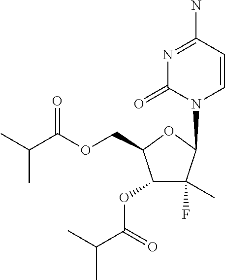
C1(N)=NC(=O)N(C2C(F)(C)C(OC(C(C)C)=O)C(COC(C(C)C)=O)O2)C=C1
